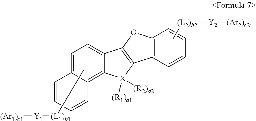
[(L2)b2]([Y2][(Ar2)c2])C.[(L1)b1]([Y1][(Ar1)c1])C.C1=CC2=C(C3=C(C4=CC=C5C(=C4[X]3([(R1)a1])[(R2)a2])C=CC=C5)O2)C=C1
